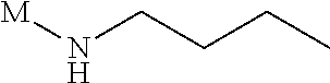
[M]NCCCC
